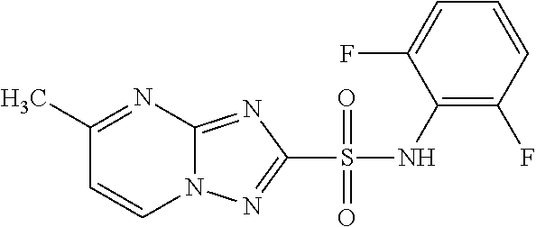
C1(C)=NC2=NC(S(NC3=C(F)C=CC=C3F)(=O)=O)=NN2C=C1
